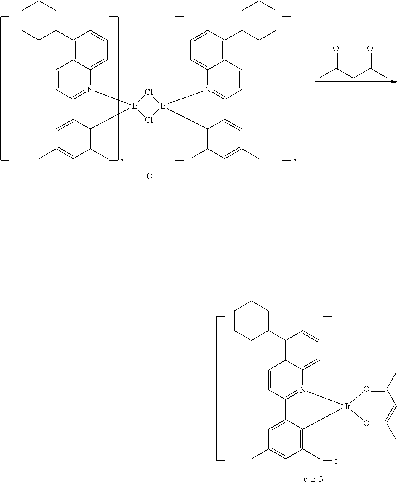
CC(CC(C)=O)=O.O.C1(C2CCCCC2)=C2C(=CC=C1)N1=C(C=C2)C2=CC(C)=CC(C)=C2[Ir]12Cl[Ir]1(Cl2)N2=C(C=CC3=C(C4CCCCC4)C=CC=C32)C2=CC(C)=CC(C)=C12.[c-Ir-3].C1(C2CCCCC2)=C2C(=CC=C1)N1=C(C=C2)C2=CC(C)=CC(C)=C2[Ir]12OC(C)=CC(C)=O2
